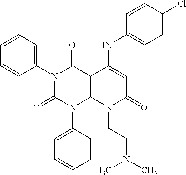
C1(N2C(=O)N(C3=CC=CC=C3)C3=C(C2=O)C(NC2=CC=C(Cl)C=C2)=CC(=O)N3CCN(C)C)=CC=CC=C1
